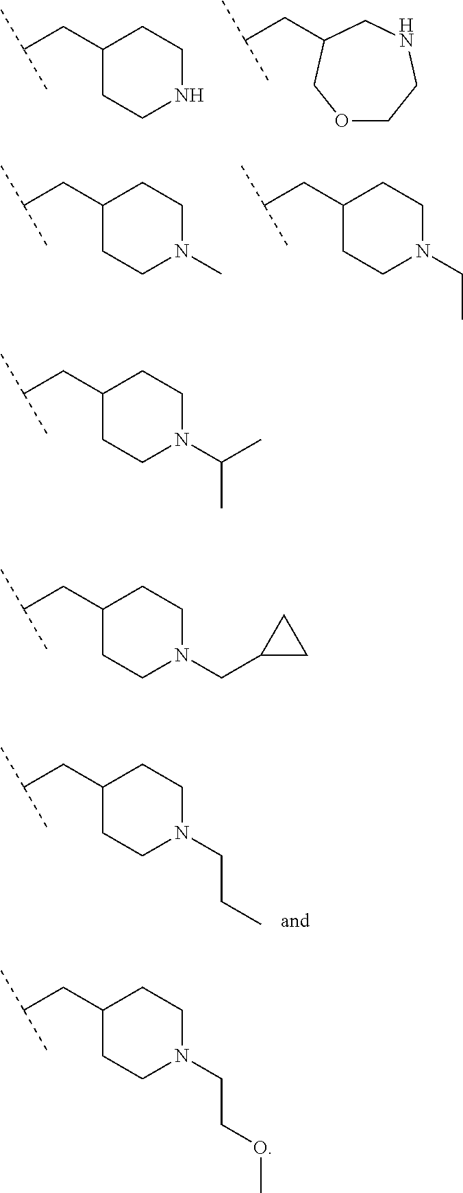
C1(CC(C)C)CCNCC1.O1CCNCC(CC(C)C)C1.C1(CC(C)C)CCN(C)CC1.C1(CC(C)C)CCN(CC)CC1.C1(CC(C)C)CCN(CCC)CC1.C1(CC(C)C)CCN(C(C)C)CC1.C1(CC(C)C)CCN(CC2CC2)CC1.C1(CC(C)C)CCN(CCOC)CC1
